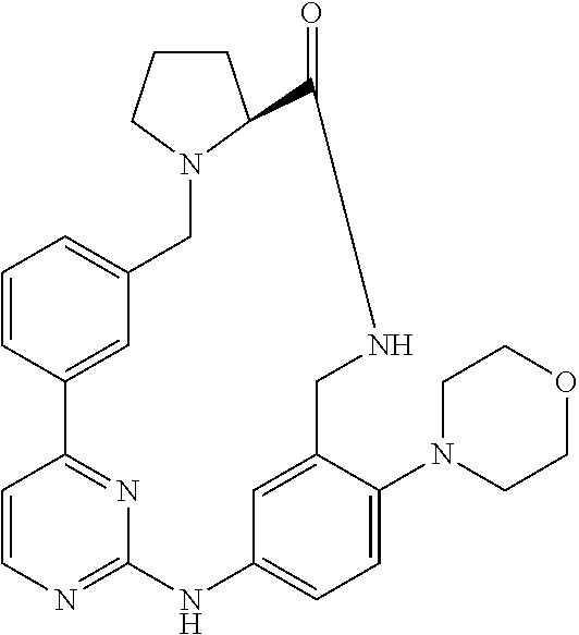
C1=C2C=C(C=C1)C1=NC(=NC=C1)NC1=CC=C(N3CCOCC3)C(=C1)CNC(=O)C1N(C2)CCC1
